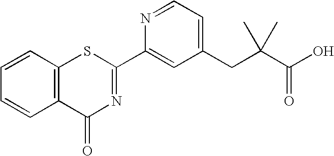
C1=CC2=C(C=C1)C(=O)N=C(C1=CC(CC(C(O)=O)(C)C)=CC=N1)S2
